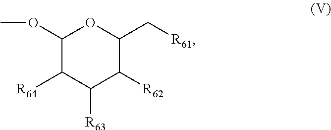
C1([R64])C([R63])C([R62])C(C[R61])OC1OC
